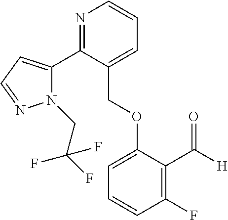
N1=C(C2=CC=NN2CC(F)(F)F)C(COC2=CC=CC(F)=C2C([H])=O)=CC=C1
